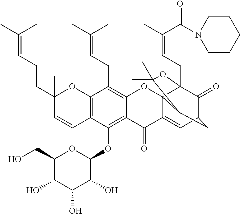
C12=C(OC3OC(CO)C(O)C(O)C3O)C3=C(C(CC=C(C)C)=C1OC14C(=CC5C(=O)C1(CC=C(C)C(=O)N1CCCCC1)OC(C)(C)C4C5)C2=O)OC(C)(CCC=C(C)C)C=C3
